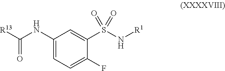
[R13]C(NC1=CC=C(F)C(S(N[R1])(=O)=O)=C1)=O
